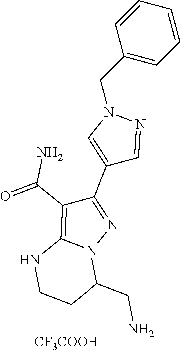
C1=CC=CC=C1CN1C=C(C2=NN3C(=C2C(=O)N)NCCC3CN)C=N1.[CF3COOH]
